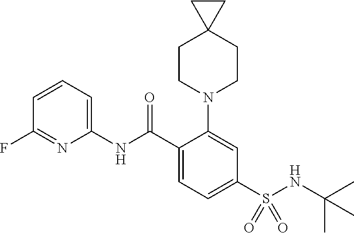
C1(F)=NC(NC(C2=CC=C(S(NC(C)(C)C)(=O)=O)C=C2N2CCC3(CC2)CC3)=O)=CC=C1
